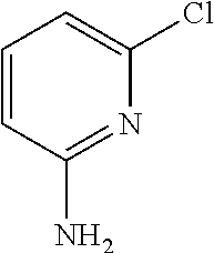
C1=CC(N)=NC(Cl)=C1
